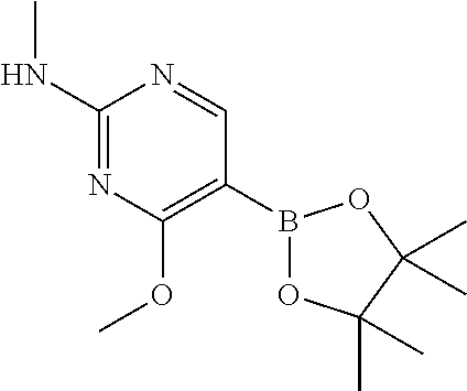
C1(NC)=NC(OC)=C(B2OC(C)(C)C(C)(C)O2)C=N1
